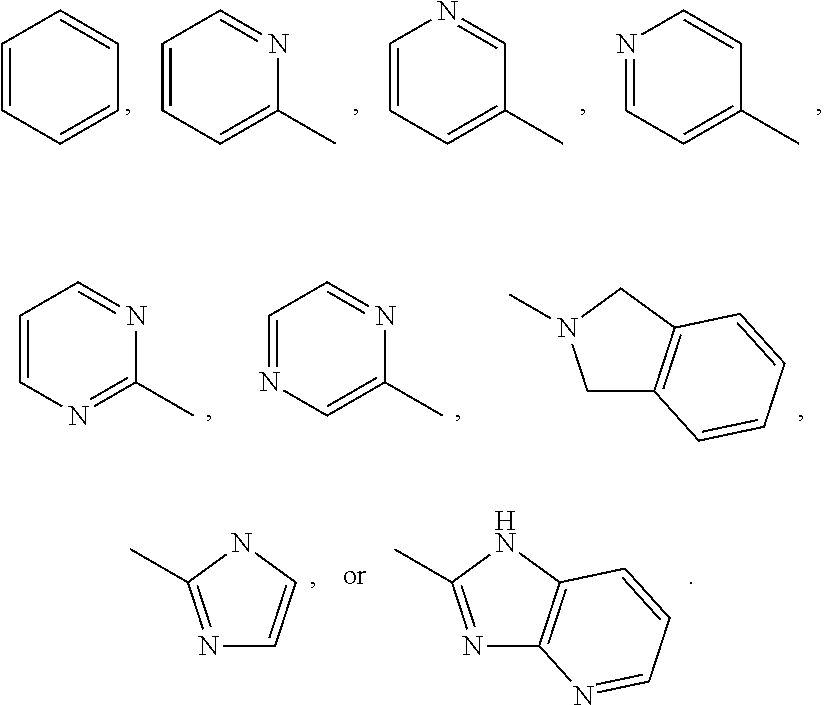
C1=CC=CC=C1.C1=CC=C(C)N=C1.C1=CC=C(C)C=N1.N1=CC=C(C)C=C1.C1=CN=C(C)N=C1.C1=NC=C(C)N=C1.C1C2=C(CN1C)C=CC=C2.N1=C(C)NC2=C1N=CC=C2.N1=C(C)NC=C1
